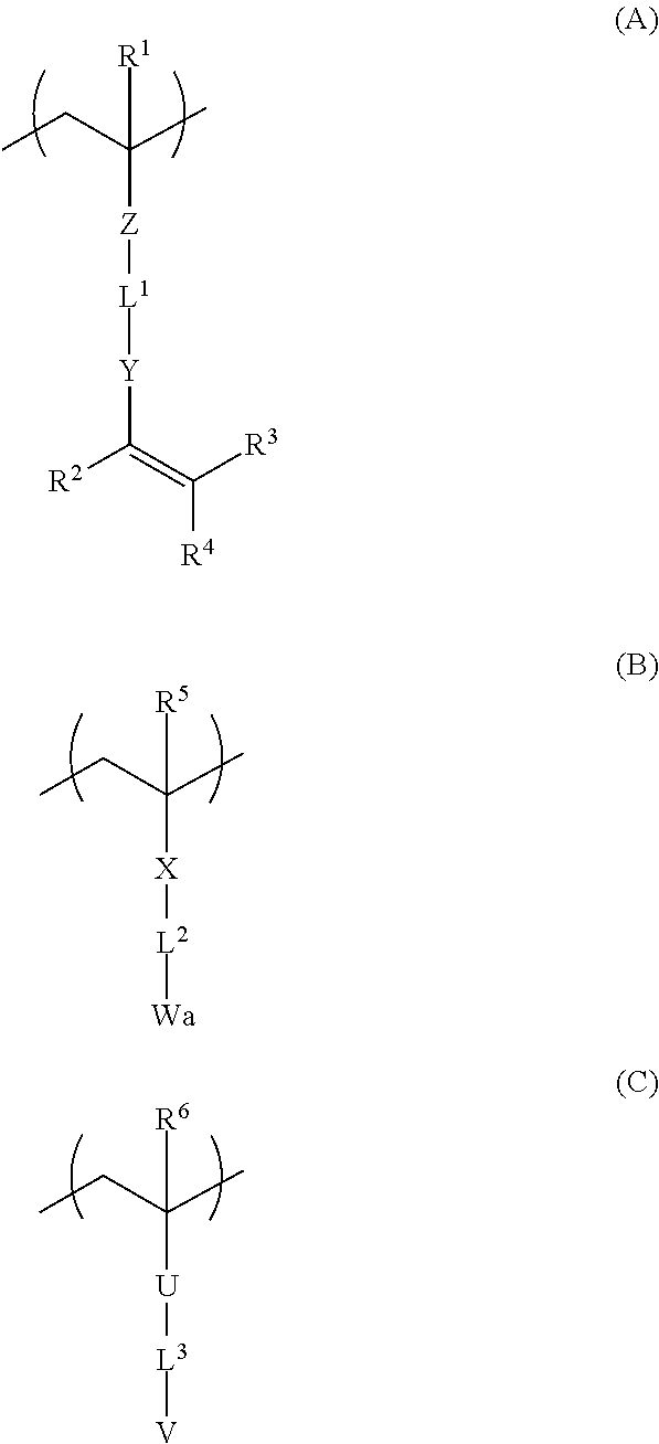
CCC(C)([R1])[Z][L1][Y]C([R2])=C([R3])[R4].CCC(C)([R5])[X][L2][Wa].CCC(C)([R6])[U][L3][V]
